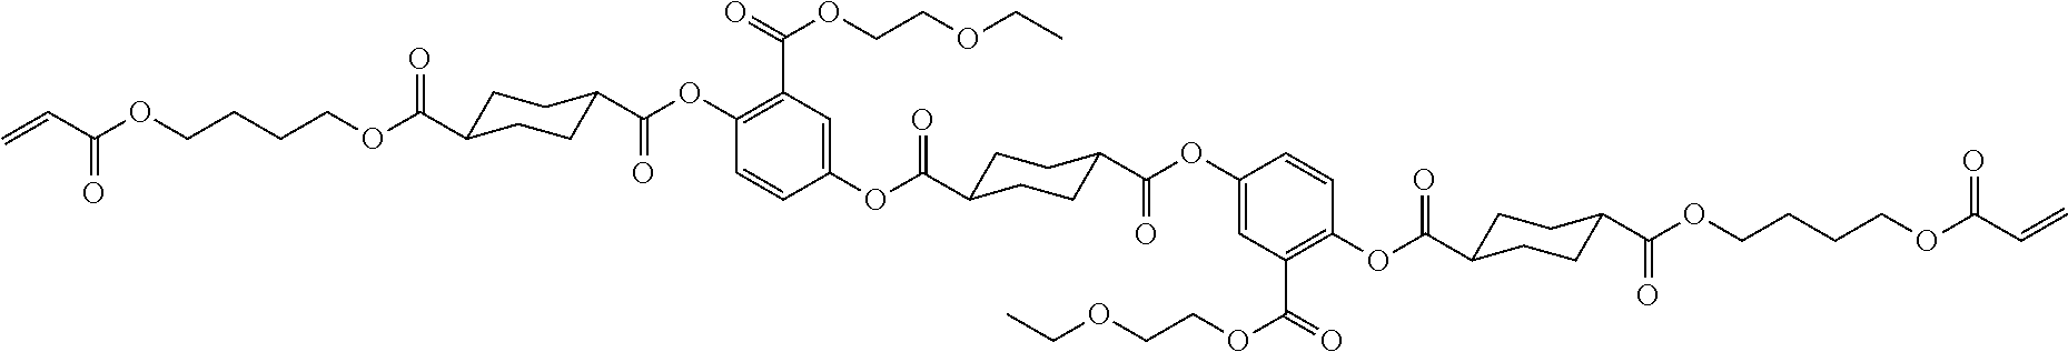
C=CC(OCCCCOC(=O)C1CCC(C(OC2=C(C(=O)OCCOCC)C=C(OC(=O)C3CCC(C(OC4=CC(C(=O)OCCOCC)=C(OC(=O)C5CCC(C(OCCCCOC(C=C)=O)=O)CC5)C=C4)=O)CC3)C=C2)=O)CC1)=O
